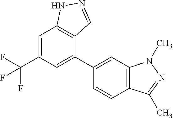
C1(C2=CC(C(F)(F)F)=CC3=C2C=NN3)=CC2=C(C=C1)C(C)=NN2C
